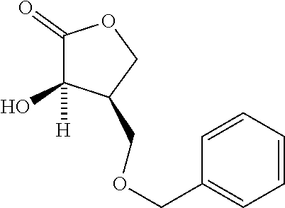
C1(=O)C(O)([H])C(COCC2=CC=CC=C2)CO1
